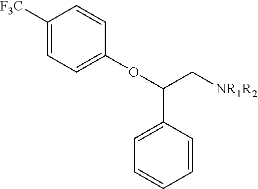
C1([F3C])=CC=C(OC(C[NR1R2])C2=CC=CC=C2)C=C1
